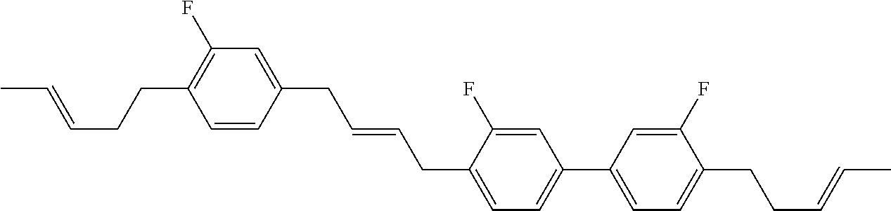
C1=CC(CC=CCC2=CC=C(C3=CC=C(CCC=CC)C(F)=C3)C=C2F)=CC(F)=C1CCC=CC
